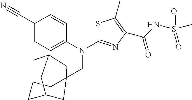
C12CC3(CN(C4=CC=C(C#N)C=C4)C4=NC(C(=O)NS(C)(=O)=O)=C(C)S4)CC(C1)CC(C2)C3
